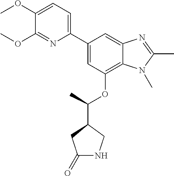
C1=C(C2=CC=C(OC)C(OC)=N2)C=C2C(=C1OC(C)C1CNC(=O)C1)N(C)C(C)=N2
